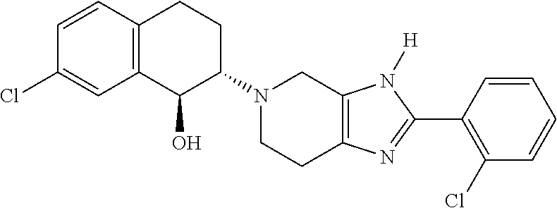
C12=C(C(O)C(N3CCC4=C(C3)N([H])C(C3=C(Cl)C=CC=C3)=N4)CC1)C=C(Cl)C=C2
